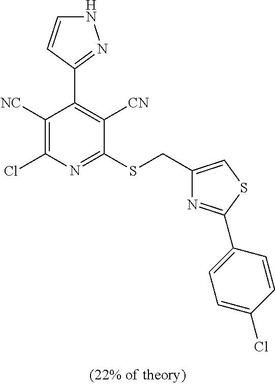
C1([NC])=C(Cl)N=C(SCC2=CSC(C3=CC=C(Cl)C=C3)=N2)C([CN])=C1C1=NNC=C1
